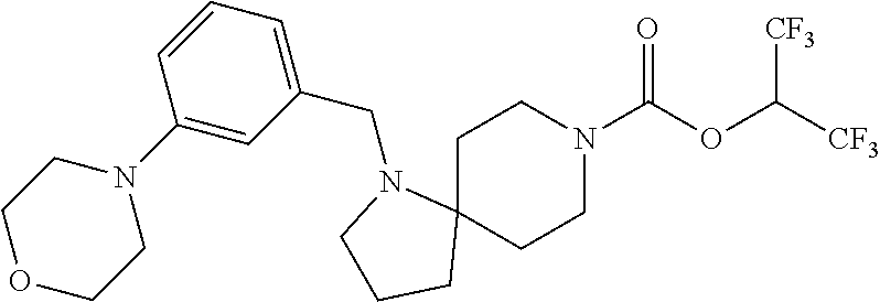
C1C2(CCN(C(OC([CF3])[CF3])=O)C1)N(CC1=CC=CC(N3CCOCC3)=C1)CCC2
